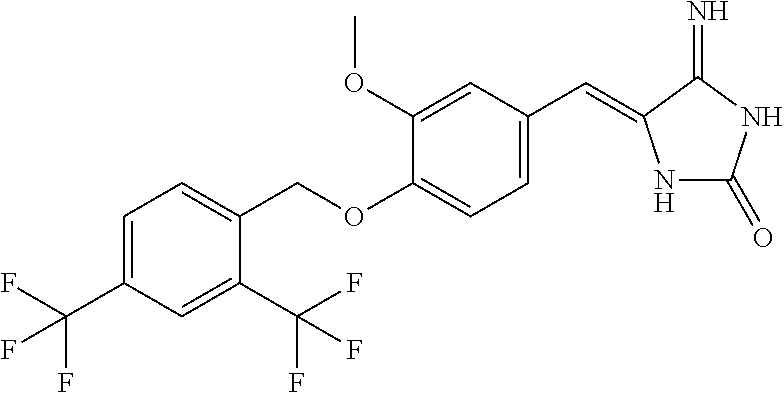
C1=C(C(F)(F)F)C=C(C(F)(F)F)C(COC2=CC=C(C=C3NC(=O)NC3=N)C=C2OC)=C1
